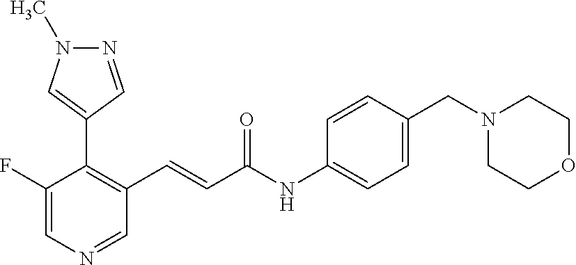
N1=CC(C2=C(C=CC(NC3=CC=C(CN4CCOCC4)C=C3)=O)C=NC=C2F)=CN1C
